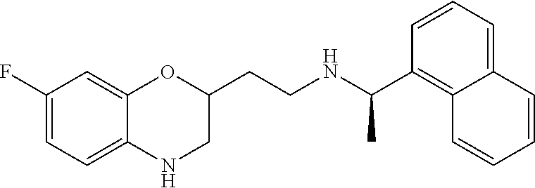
C1(F)=CC=C2C(=C1)OC(CCNC(C1=C3C(=CC=C1)C=CC=C3)C)CN2
